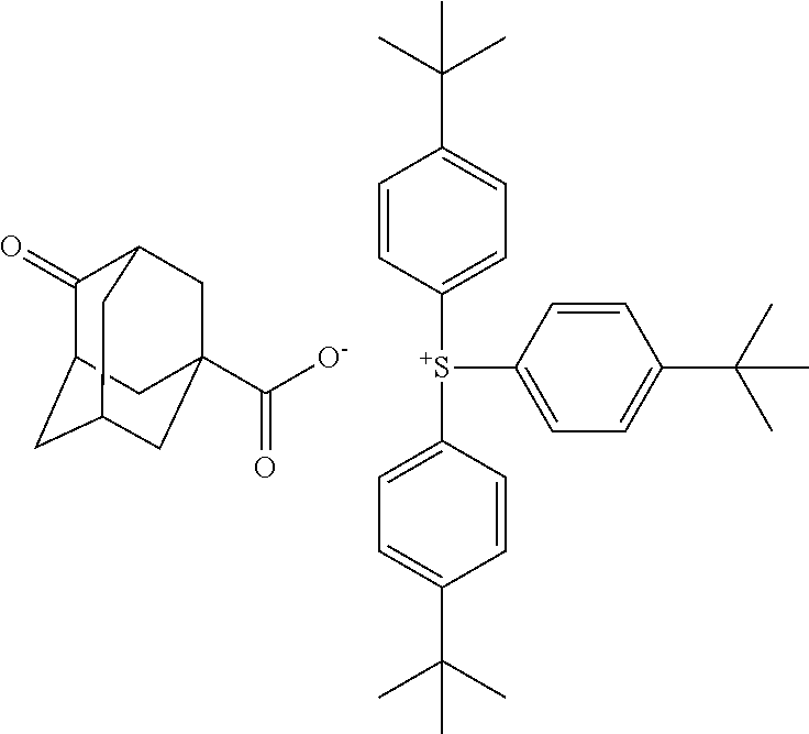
C1=CC([S+](C2=CC=C(C(C)(C)C)C=C2)C2=CC=C(C(C)(C)C)C=C2)=CC=C1C(C)(C)C.C1(=O)C2CC3CC(C(=O)[O-])(CC1C3)C2
